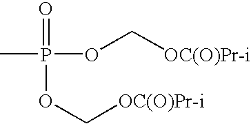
CP(OC[OC(O)Pr-i])(=O)OC[OC(O)Pr-i]
